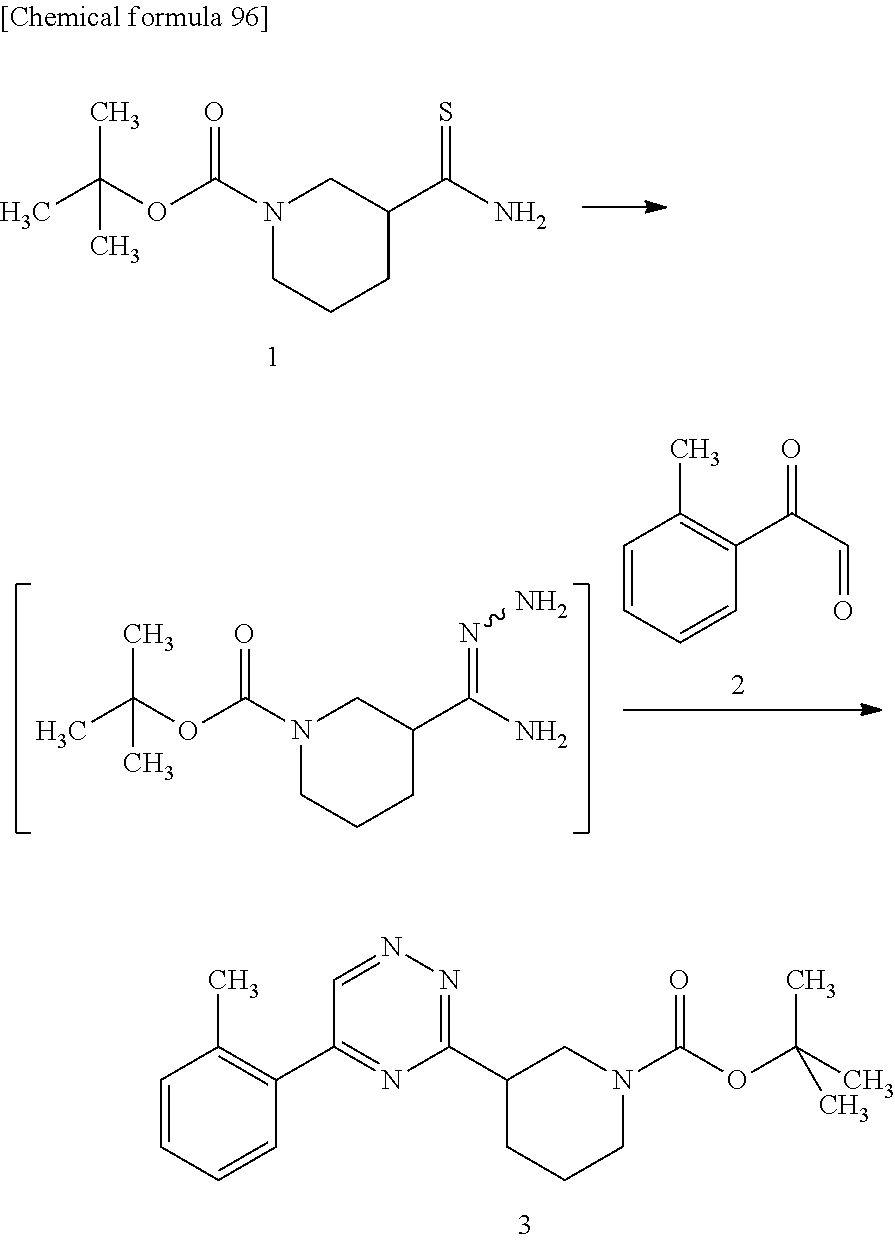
N1(C(OC(C)(C)C)=O)CCCC(C(N)=S)C1.N1(C(OC(C)(C)C)=O)CCCC(C(N)=NN)C1.C1=CC=CC(C(C=O)=O)=C1C.C1=CC=CC(C2=NC(C3CCCN(C(OC(C)(C)C)=O)C3)=NN=C2)=C1C
